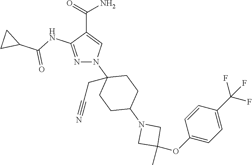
C(C1=CN(C2(CC#N)CCC(N3CC(OC4=CC=C(C(F)(F)F)C=C4)(C)C3)CC2)N=C1NC(C1CC1)=O)(=O)N
